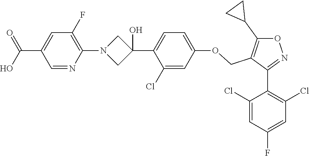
C1(Cl)=CC(F)=CC(Cl)=C1C1=NOC(C2CC2)=C1COC1=CC=C(C2(O)CN(C3=C(F)C=C(C(O)=O)C=N3)C2)C(Cl)=C1
